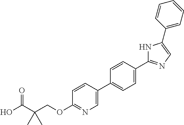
OC(C(COC1=NC=C(C2=CC=C(C3=NC=C(C4=CC=CC=C4)N3)C=C2)C=C1)(C)C)=O
